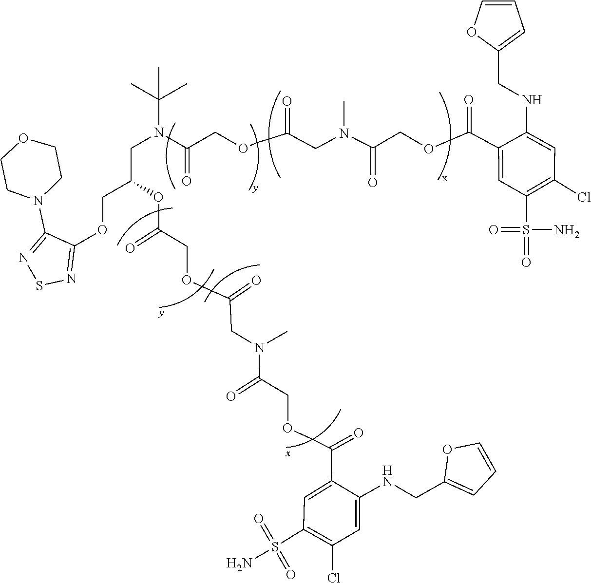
ClC1=C(S(=O)(=O)N)C=C(C(COCC(N(CC(COCC(N(C(C)(C)C)CC(COC2=NSN=C2N2CCOCC2)OC(COC(CN(C(COCC(C2=CC(S(N)(=O)=O)=C(Cl)C=C2NCC2=CC=CO2)=O)=O)C)=O)=O)=O)=O)C)=O)=O)C(NCC2=CC=CO2)=C1
